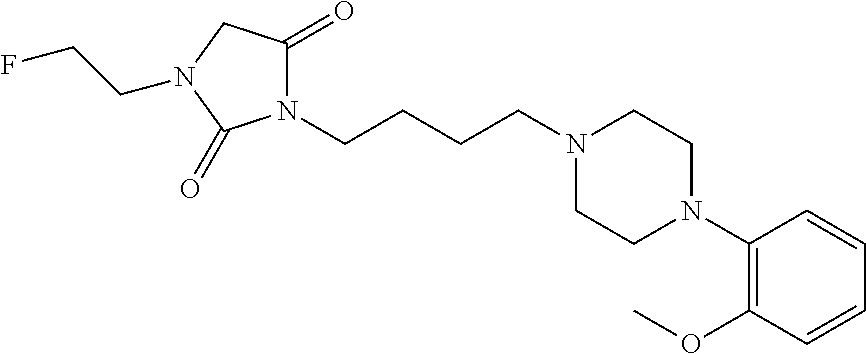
N1(CCCCN2C(=O)CN(CCF)C2=O)CCN(C2=C(OC)C=CC=C2)CC1
